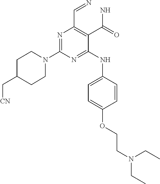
N1=C(N2CCC(C[CN])CC2)N=C(NC2=CC=C(OCCN(CC)CC)C=C2)C(C(N)=O)=C1C=N
